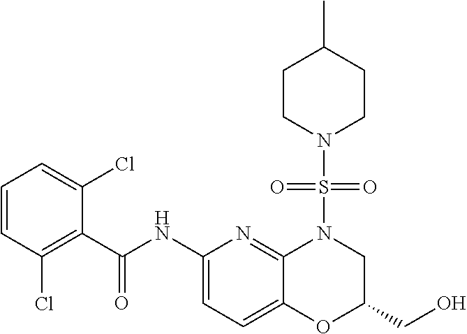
C1(C(NC2=CC=C3C(=N2)N(S(N2CCC(C)CC2)(=O)=O)CC(CO)O3)=O)=C(Cl)C=CC=C1Cl
